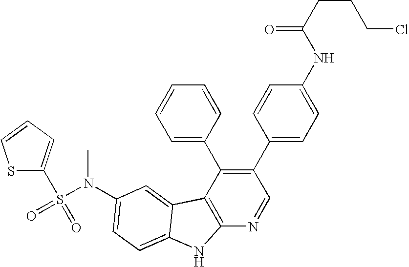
C1(C2=CC=C(NC(CCCCl)=O)C=C2)=C(C2=CC=CC=C2)C2=C(N=C1)NC1=CC=C(N(S(C3=CC=CS3)(=O)=O)C)C=C21
